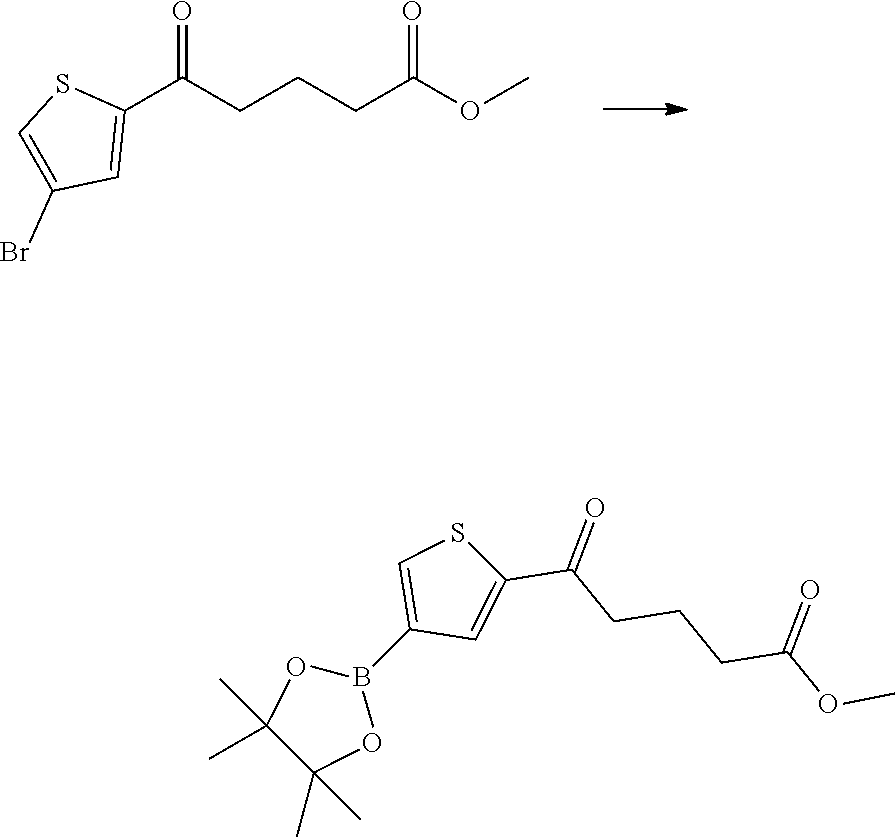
C1(Br)=CSC(C(=O)CCCC(=O)OC)=C1.C1=C(C(CCCC(OC)=O)=O)SC=C1B1OC(C)(C)C(C)(C)O1
